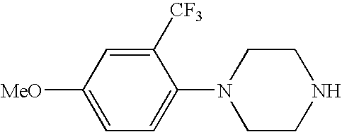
C1([CF3])=CC([MeO])=CC=C1N1CCNCC1
